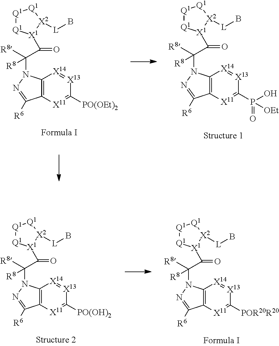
C12=C([X11]=C([PO(OH)2])[X13]=[X14]1)C([R6])=NN2C([R8])(C(=O)[X1]1[Q1][Q1][Q1][X2]1[L]B)[R8].C12=C([X11]=C([POR20R20])[X13]=[X14]1)C([R6])=NN2C([R8])(C(=O)[X1]1[Q1][Q1][Q1][X2]1[L]B)[R8].C12=C([X11]=C(P(O)(=O)[OEt])[X13]=[X14]1)C([R6])=NN2C([R8])(C(=O)[X1]1[Q1][Q1][Q1][X2]1[L]B)[R8].C12=C([X11]=C([PO(OEt)2])[X13]=[X14]1)C([R6])=NN2C([R8])(C(=O)[X1]1[Q1][Q1][Q1][X2]1[L]B)[R8]
